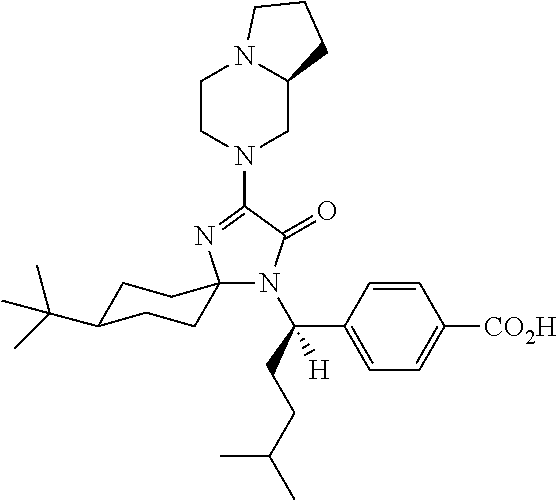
N1(C2=NC3(N(C(CCC(C)C)(C4=CC=C([CO2H])C=C4)[H])C2=O)CCC(C(C)(C)C)CC3)CC2N(CC1)CCC2
